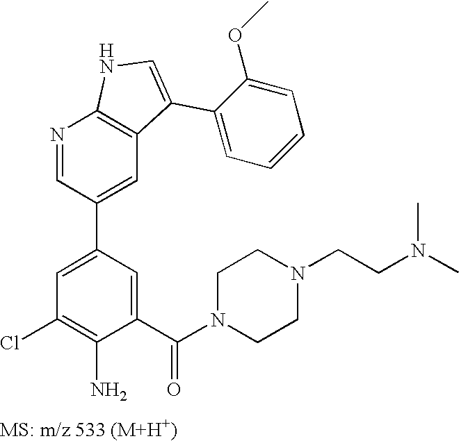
N1=CC(C2=CC(Cl)=C(N)C(C(N3CCN(CCN(C)C)CC3)=O)=C2)=CC2=C1NC=C2C1=CC=CC=C1OC
